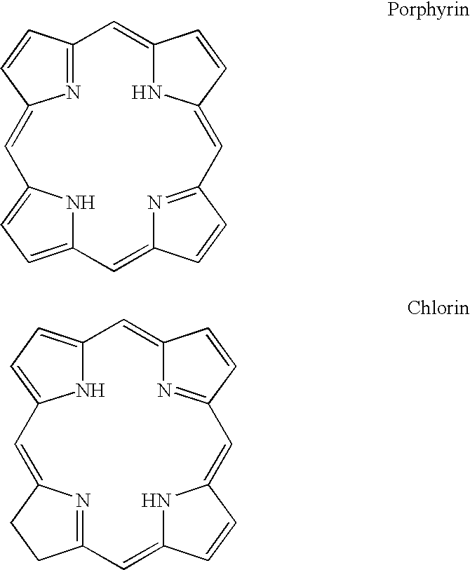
C12=NC(=CC3=CC=C(N3)C=C3N=C(C=C4NC(=C1)C=C4)C=C3)C=C2.C12=CC=C(N1)C=C1N=C(CC1)C=C1NC(=CC3=NC(=C2)C=C3)C=C1
